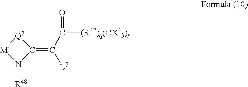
[Q2]1[M4]N([R48])C1=C(C([(R47)q(CX43)r])=O)[L7]
